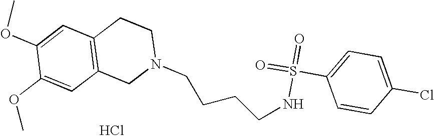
C1=C(S(=O)(=O)NCCCCN2CCC3=C(C2)C=C(OC)C(OC)=C3)C=CC(Cl)=C1.Cl
